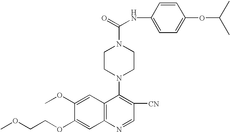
COCCOC1=CC2=C(C=C1OC)C(N1CCN(C(=O)NC3=CC=C(OC(C)C)C=C3)CC1)=C([CN])C=N2
